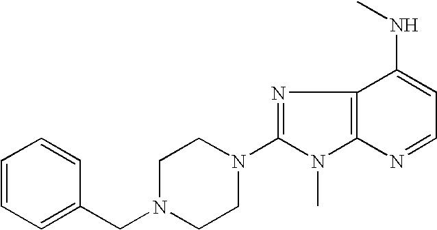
C1(CN2CCN(C3=NC4=C(N3C)N=CC=C4NC)CC2)=CC=CC=C1
